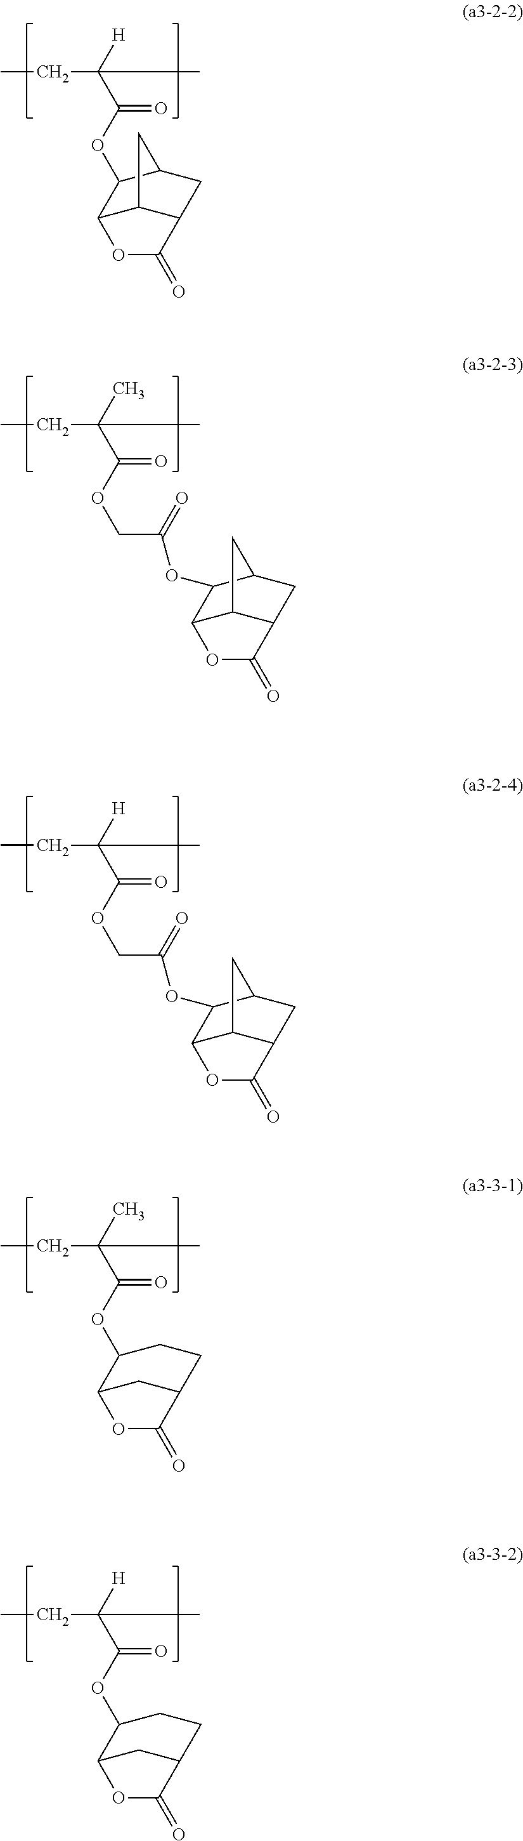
CCC([H])(C(OC1C2C3C(CC1C3)C(=O)O2)=O)C.CCC(C)(C(OCC(OC1C2C3C(CC1C3)C(=O)O2)=O)=O)C.CCC([H])(C(OCC(OC1C2C3C(CC1C3)C(=O)O2)=O)=O)C.CCC(C)(C(OC1C2CC(CC1)C(=O)O2)=O)C.CCC([H])(C(OC1C2CC(CC1)C(=O)O2)=O)C
